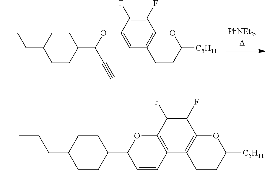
C12=C(C3=C(C(F)=C1F)OC([C5H11])CC3)C=CC(C1CCC(CCC)CC1)O2.C1(OC(C#C)C2CCC(CCC)CC2)=CC2=C(C(F)=C1F)OC([C5H11])CC2
